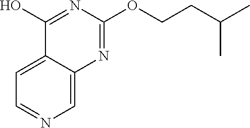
C1=NC=C2C(=C1)C(O)=NC(OCCC(C)C)=N2
